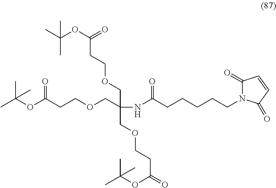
C(CCOCC(COCCC(OC(C)(C)C)=O)(COCCC(=O)OC(C)(C)C)NC(CCCCCN1C(=O)C=CC1=O)=O)(=O)OC(C)(C)C
